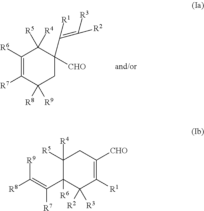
C1([R6])=C([R7])C([R8])([R9])CC([CHO])(C(=C([R2])[R3])[R1])C1([R5])[R4].C1([R5])([R4])C(C(=C([R8])[R9])[R7])([R6])C([R2])([R3])C([R1])=C([CHO])C1
